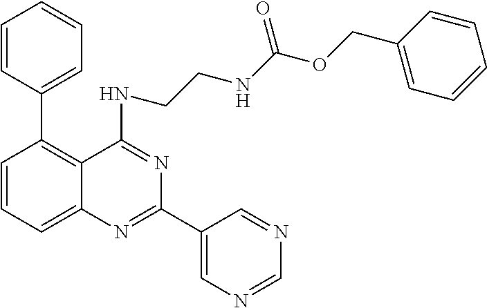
C1=CC=C2C(=C1C1=CC=CC=C1)C(NCCNC(OCC1=CC=CC=C1)=O)=NC(C1=CN=CN=C1)=N2
